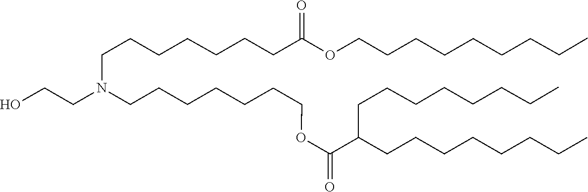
C(CCC)CCCCCOC(CCCCCCCN(CCO)CCCCCCCOC(=O)C(CCCCCCCC)CCCCCCCC)=O
